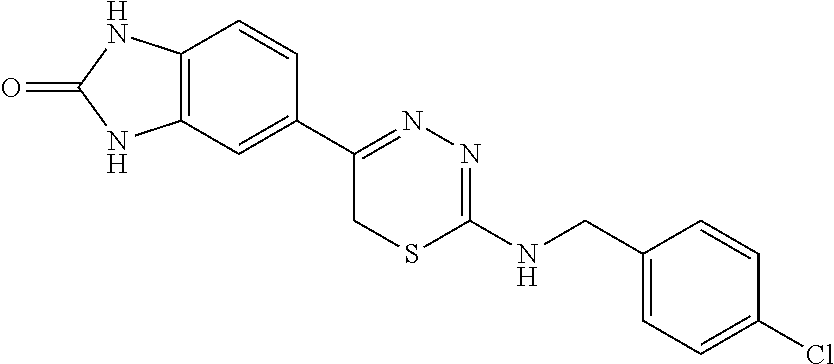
C12=C(C=C(C3=NN=C(NCC4=CC=C(Cl)C=C4)SC3)C=C1)NC(=O)N2
